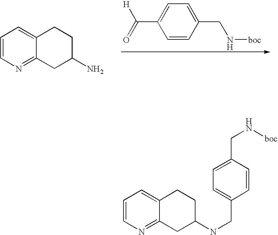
C1=CN=C2C(=C1)CCC(N)C2.C(C1=CC=C(CN[boc])C=C1)(=O)[H].C1=CN=C2C(=C1)CCC(NCC1=CC=C(CN[boc])C=C1)C2
